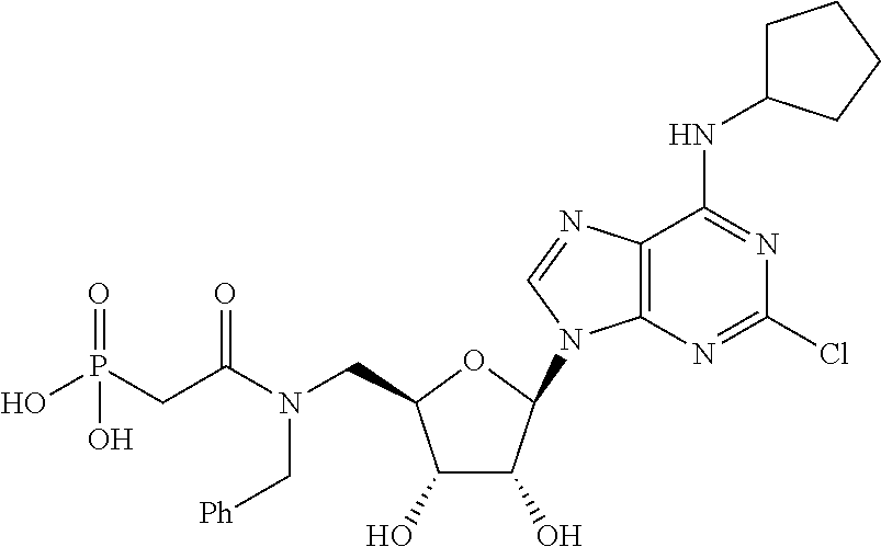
C12=C(N=C(Cl)N=C1NC1CCCC1)N(C1C(O)C(O)C(CN(C(CP(O)(=O)O)=O)C[Ph])O1)C=N2
